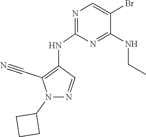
N1=C(NC2=C(C#N)N(C3CCC3)N=C2)N=C(NCC)C(Br)=C1
